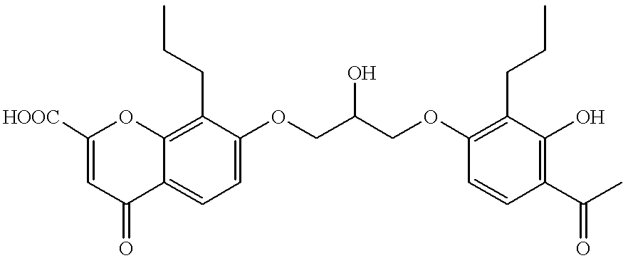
C1([HOOC])=CC(=O)C2=CC=C(OCC(COC3=C(CCC)C(O)=C(C(C)=O)C=C3)O)C(CCC)=C2O1
